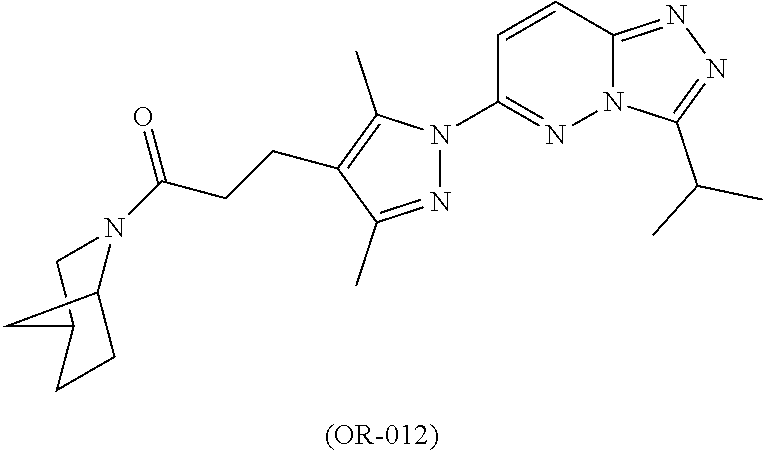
C12=NN=C(C(C)C)N1N=C(N1N=C(C)C(CCC(=O)N3CC4CCC3C4)=C1C)C=C2
